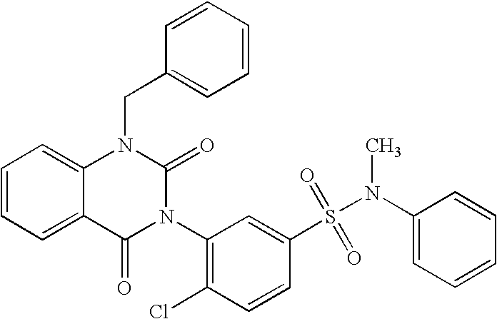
C12=CC=CC=C1N(CC1=CC=CC=C1)C(=O)N(C1=C(Cl)C=CC(S(N(C)C3=CC=CC=C3)(=O)=O)=C1)C2=O
